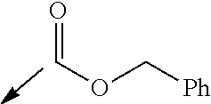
O=COC[Ph]
